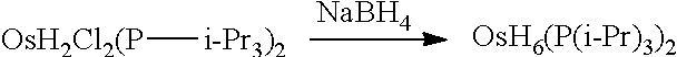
[NaBH4].[OsH6(P(i-Pr)3)2].[OsH2Cl2(P][i-Pr3)2]
